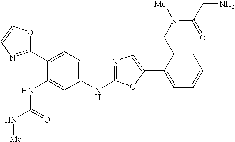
O1C(C2=CC=C(NC3=NC=C(C4=CC=CC=C4CN([Me])C(=O)CN)O3)C=C2NC(N[Me])=O)=NC=C1
